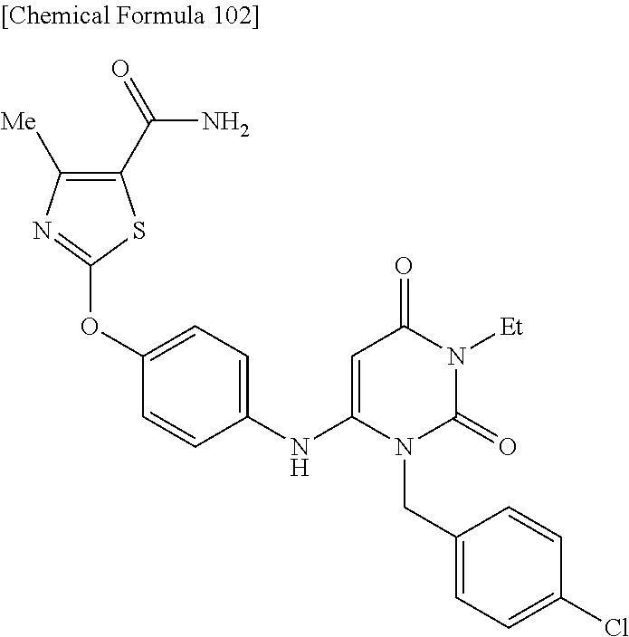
C1=C(NC2=CC=C(OC3=NC([Me])=C(C(=O)N)S3)C=C2)N(CC2=CC=C(Cl)C=C2)C(=O)N([Et])C1=O
